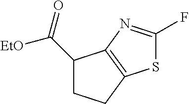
C1(C(=O)[EtO])CCC2=C1N=C(F)S2
